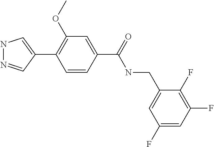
N1N=CC(C2=C(OC)C=C(C(NCC3=CC(F)=CC(F)=C3F)=O)C=C2)=C1
